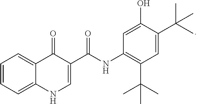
C1=C2C(=O)C(C(=O)NC3=C(C(C)(C)C)C=C(C(C)(C)C)C(O)=C3)=CNC2=CC=C1
